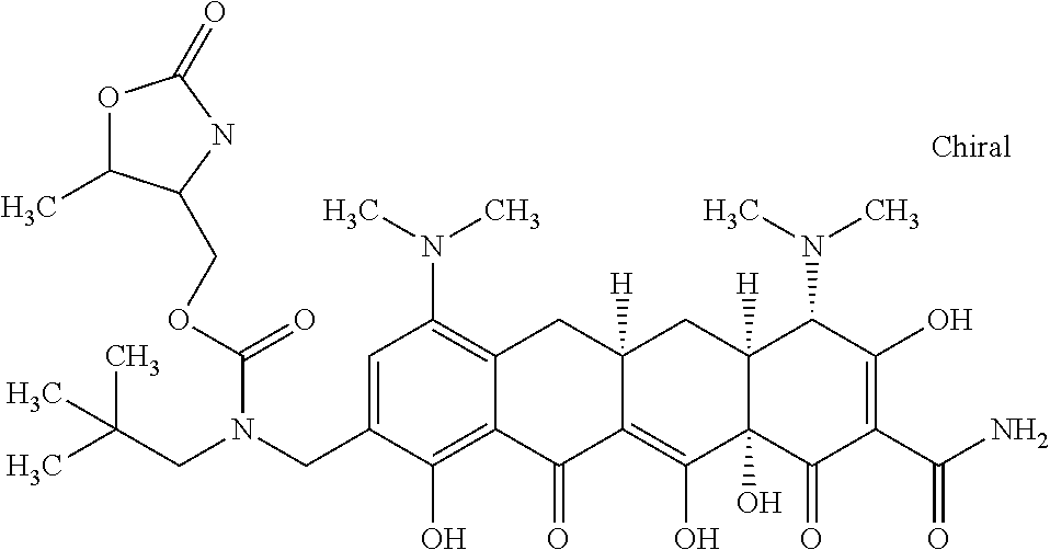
C1=C(CN(CC(C)(C)C)C(OCC2C(C)OC(=O)N2)=O)C(O)=C2C(=C1N(C)C)CC1([H])C(=C(O)C3(O)C([H])(C1)C(N(C)C)C(O)=C(C(N)=O)C3=O)C2=O
